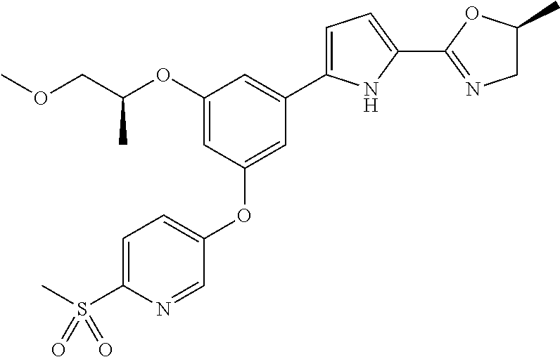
O(CC(OC1=CC(OC2=CC=C(S(C)(=O)=O)N=C2)=CC(C2=CC=C(C3=NCC(C)O3)N2)=C1)C)C
